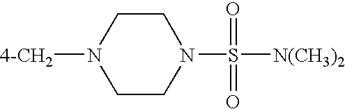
C1CN([4-CH2])CCN1S(=O)([N(CH3)2])=O
